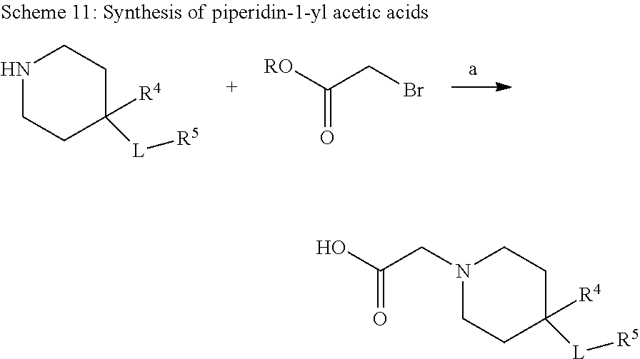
N1CCC([R4])([L][R5])CC1.[RO]C(CBr)=O.OC(CN1CCC([R4])([L][R5])CC1)=O
